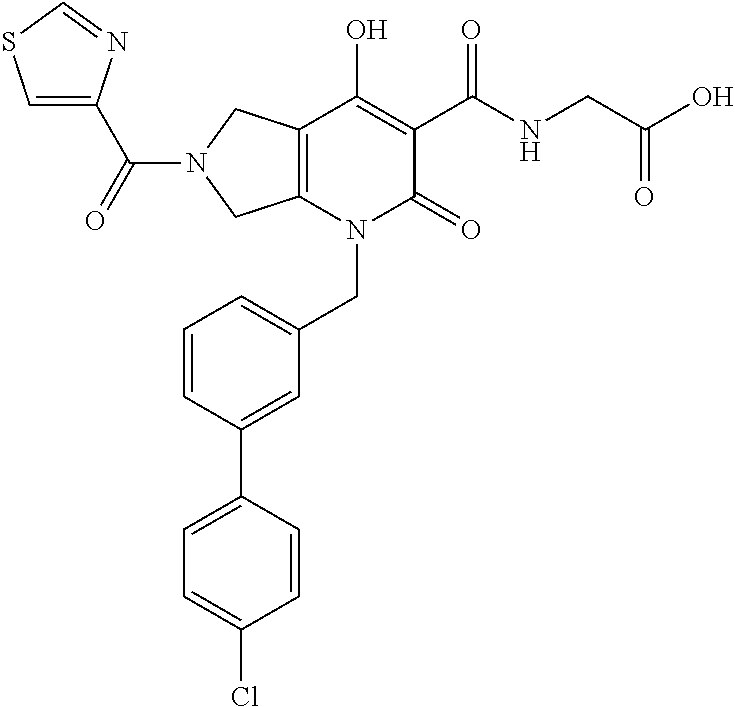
C12=C(N(CC3=CC=CC(C4=CC=C(Cl)C=C4)=C3)C(=O)C(C(NCC(O)=O)=O)=C1O)CN(C(=O)C1=CSC=N1)C2
